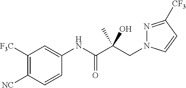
C1([F3C])=C([NC])C=CC(NC(C(CN2N=C([CF3])C=C2)(C)O)=O)=C1
